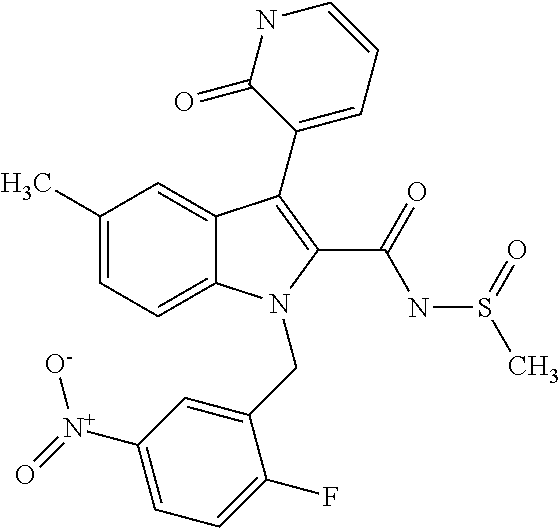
C12=CC=C(C)C=C1C(C1=CC=CNC1=O)=C(C(=O)NS(C)=O)N2CC1=CC([N+]([O-])=O)=CC=C1F
